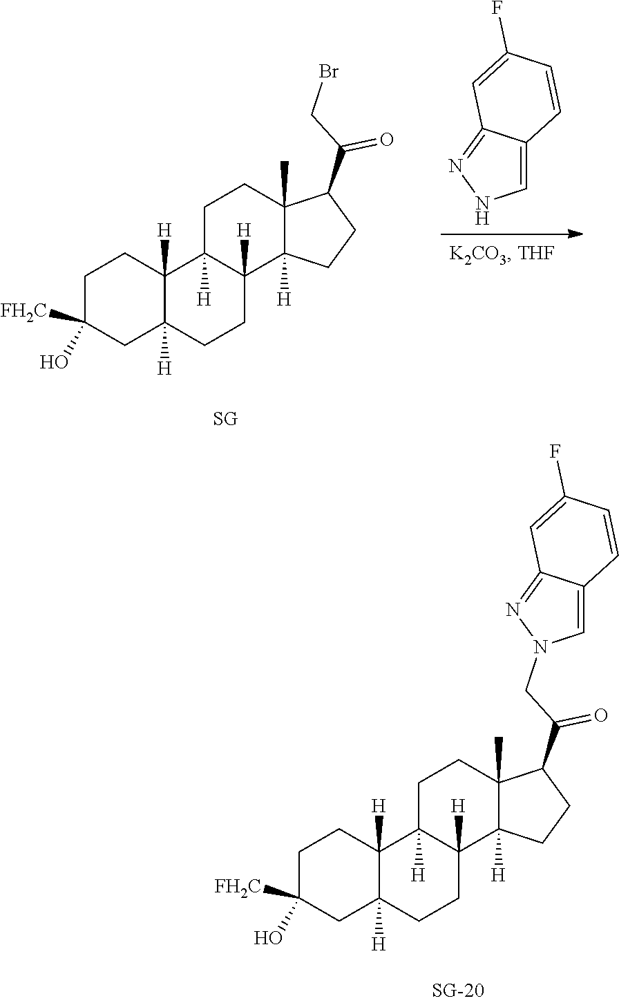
C1=C2C(=NN1)C=C(F)C=C2.C1C([FH2C])(O)CC2([H])C([H])(C1)C1([H])C([H])(CC2)C2([H])C(C)(CC1)C(C(=O)CBr)CC2.C1C([FH2C])(O)CC2([H])C([H])(C1)C1([H])C([H])(CC2)C2([H])C(C)(CC1)C(C(=O)CN1C=C3C(=N1)C=C(F)C=C3)CC2
